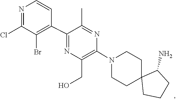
C1C2(CCCC2N)CCN(C2=C(CO)N=C(C3=C(Br)C(Cl)=NC=C3)C(C)=N2)C1
